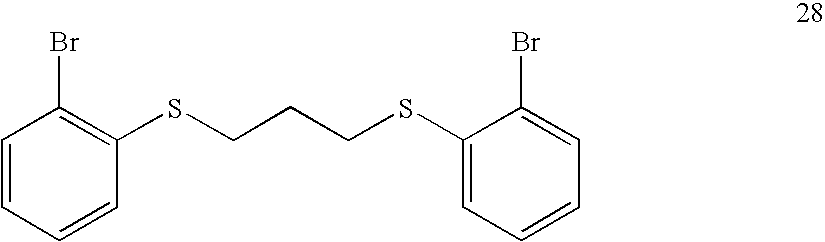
C1=CC=CC(SCCCSC2=CC=CC=C2Br)=C1Br
